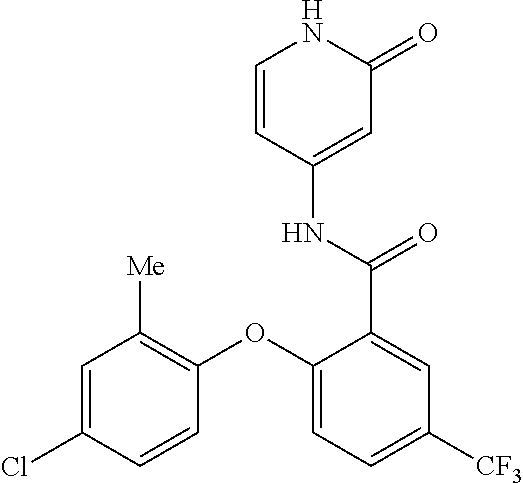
C1=CC(NC(=O)C2=CC([CF3])=CC=C2OC2=C([Me])C=C(Cl)C=C2)=CC(=O)N1
